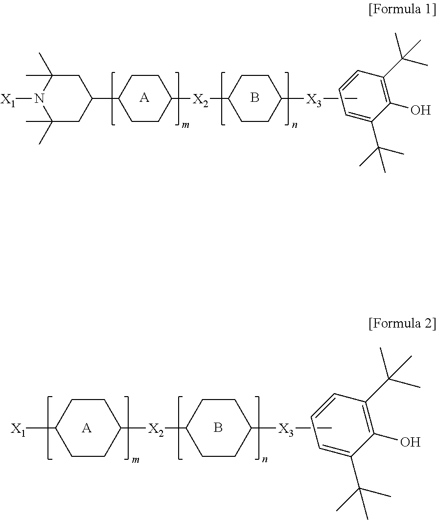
N1([X1])C(C)(C)CC(C2CCC([X2]C3CCC([X3]C)CC3)CC2)CC1(C)C.C1(O)=C(C(C)(C)C)C=CC=C1C(C)(C)C.[A].B.C1([X1])CCC([X2]C2CCC([X3]C)CC2)CC1.C1(O)=C(C(C)(C)C)C=CC=C1C(C)(C)C.[A].B
